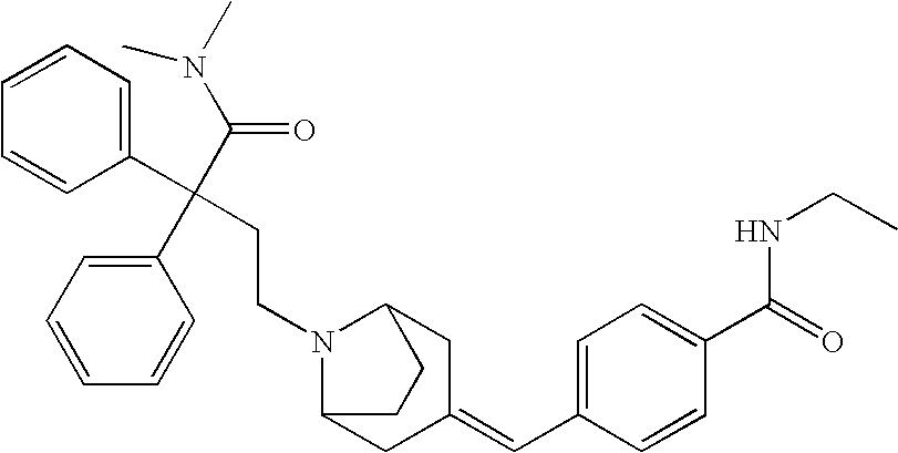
C1(C(CCN2C3CC(=CC4=CC=C(C(=O)NCC)C=C4)CC2CC3)(C(N(C)C)=O)C2=CC=CC=C2)=CC=CC=C1
